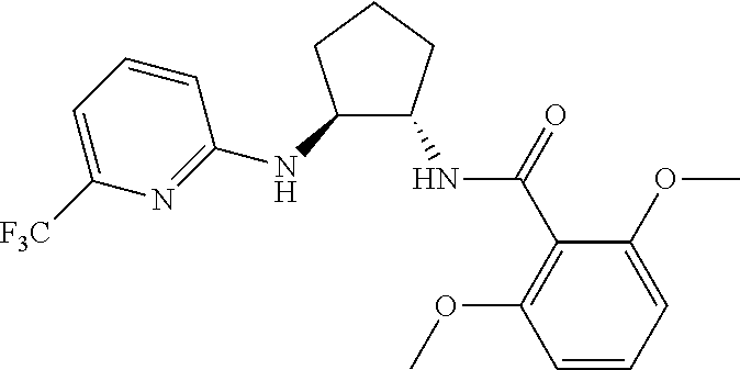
O(C1=CC=CC(OC)=C1C(NC1C(NC2=NC([F3C])=CC=C2)CCC1)=O)C
